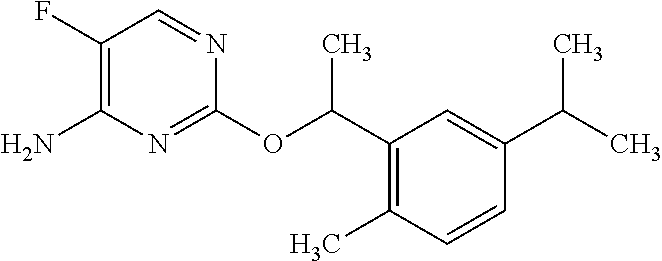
C1=CC(C)=C(C(OC2=NC(N)=C(F)C=N2)C)C=C1C(C)C
